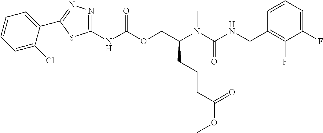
C1=CC(CNC(N(C(COC(NC2=NN=C(C3=CC=CC=C3Cl)S2)=O)CCCC(OC)=O)C)=O)=C(F)C(F)=C1
